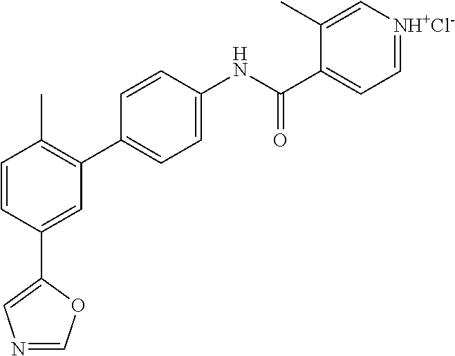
C1=CC(C2=CN=CO2)=CC(C2=CC=C(NC(=O)C3=CC=[NH+Cl-]C=C3C)C=C2)=C1C
